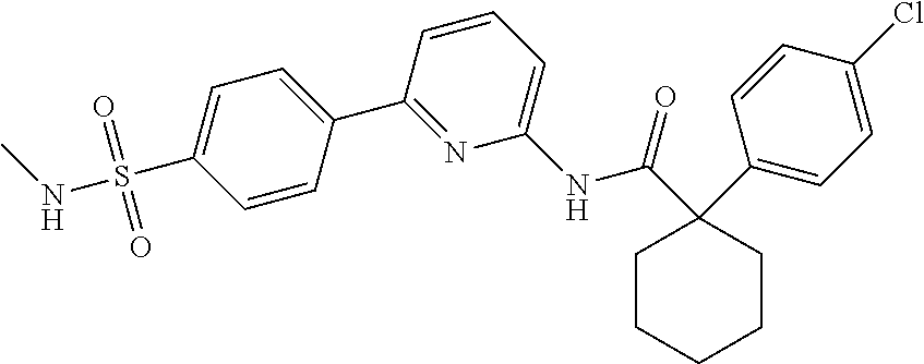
C1C(C2=CC=C(Cl)C=C2)(C(=O)NC2=CC=CC(C3=CC=C(S(NC)(=O)=O)C=C3)=N2)CCCC1
